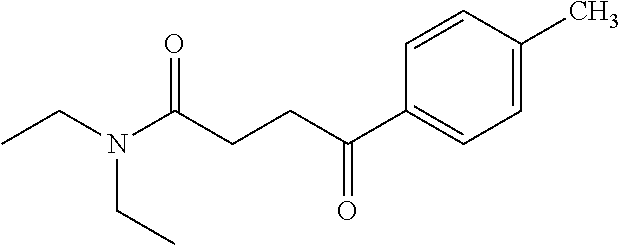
C1(C(CCC(N(CC)CC)=O)=O)=CC=C(C)C=C1
